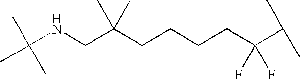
C(C(CCCCC(C(C)C)(F)F)(C)C)NC(C)(C)C
